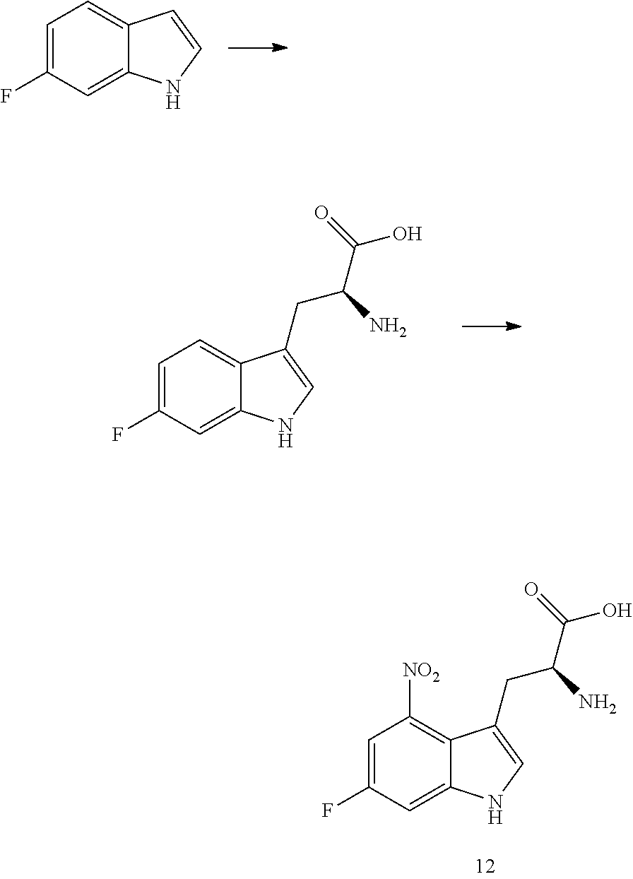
C1=C(F)C=C2C(=C1)C=CN2.C1=C(F)C=C2C(=C1[NO2])C(CC(N)C(=O)O)=CN2.C1=C(F)C=C2C(=C1)C(CC(N)C(=O)O)=CN2
